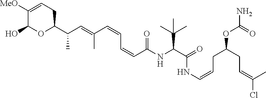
C1([MeO])=CCC(C(C=C(C=CC=CC(=O)NC(C(C)(C)C)C(=O)NC=CCC(CC=C(C)Cl)OC(=O)N)C)C)OC1O
